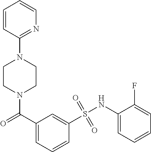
C1=CC(N2CCN(C(C3=CC=CC(S(NC4=CC=CC=C4F)(=O)=O)=C3)=O)CC2)=NC=C1
